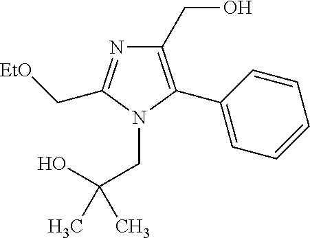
C1(CO)=C(C2=CC=CC=C2)N(CC(O)(C)C)C(C[EtO])=N1
